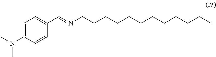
C1=C(N(C)C)C=CC(C=NCCCCCCCCCCCC)=C1
